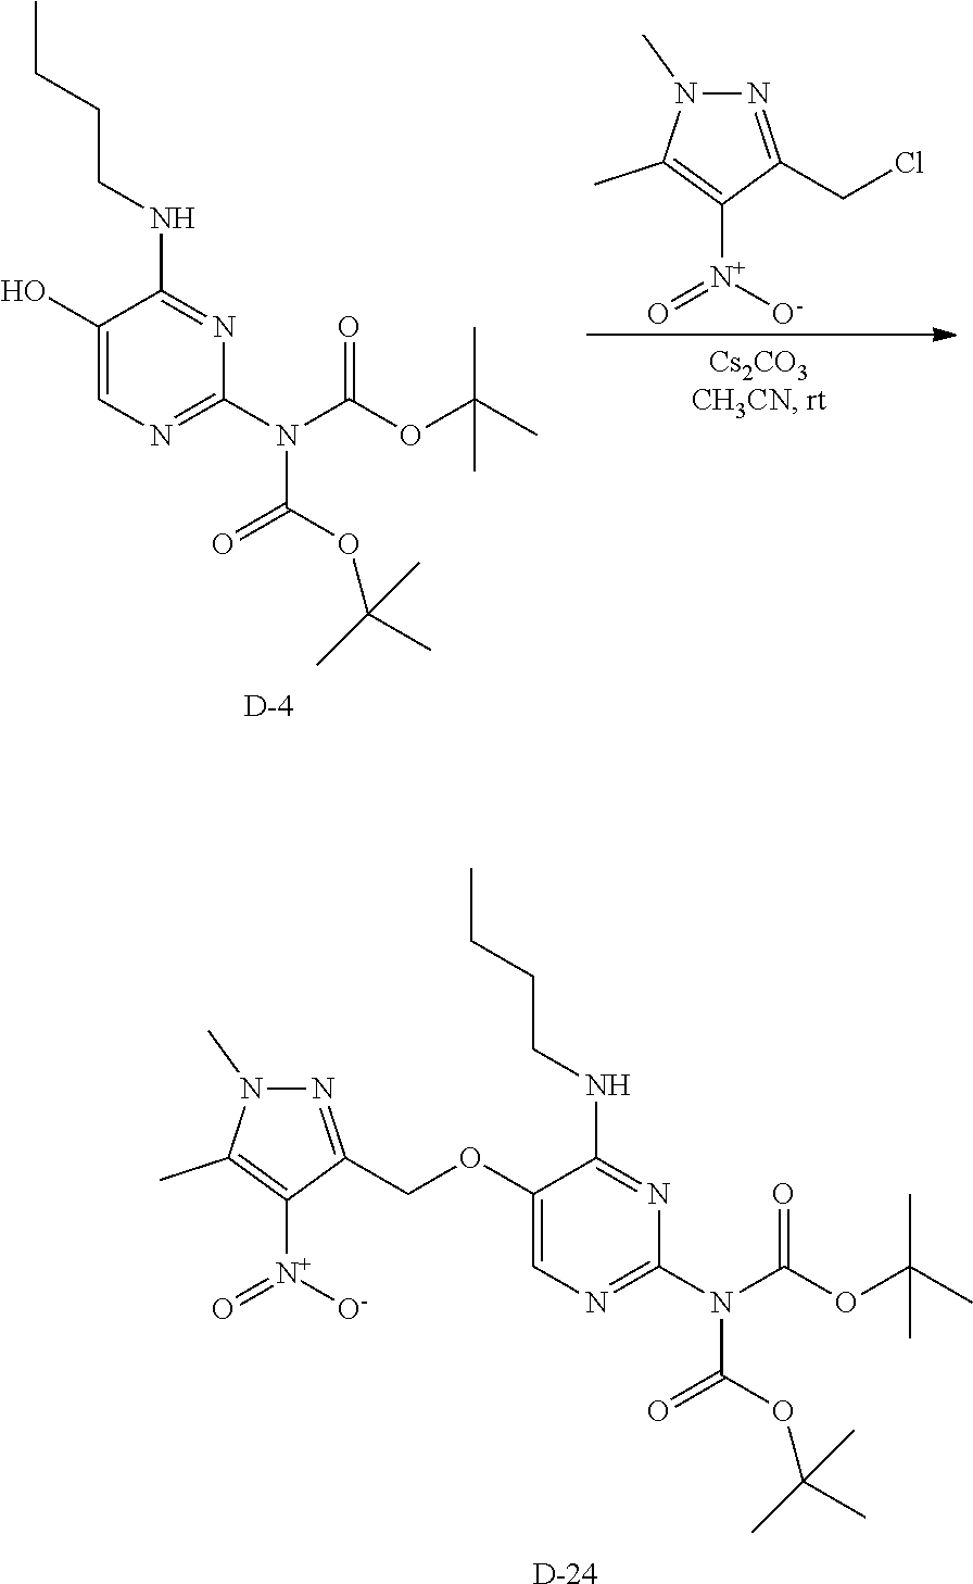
N1=C(CCl)C([N+]([O-])=O)=C(C)N1C.C1(O)=CN=C(N(C(OC(C)(C)C)=O)C(OC(C)(C)C)=O)N=C1NCCCC.[D].[D].C1(OCC2=NN(C)C(C)=C2[N+]([O-])=O)=CN=C(N(C(OC(C)(C)C)=O)C(OC(C)(C)C)=O)N=C1NCCCC
